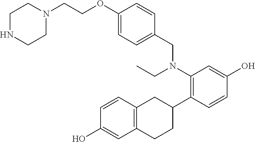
C1(N(CC2=CC=C(OCCN3CCNCC3)C=C2)CC)=C(C2CC3=C(CC2)C=C(O)C=C3)C=CC(O)=C1
